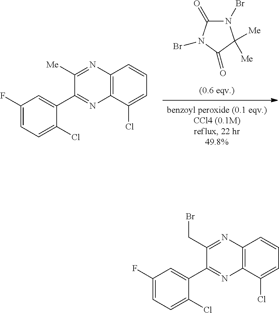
N1(Br)C(=O)N(Br)C(=O)C1([Me])[Me].C12=C(C=CC=C1Cl)N=C([Me])C(C1=CC(F)=CC=C1Cl)=N2.C12=C(C=CC=C1Cl)N=C(CBr)C(C1=CC(F)=CC=C1Cl)=N2
